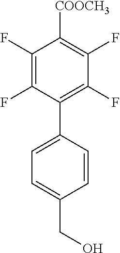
C1(F)=C(F)C(C2=CC=C(CO)C=C2)=C(F)C(F)=C1[COOCH3]
